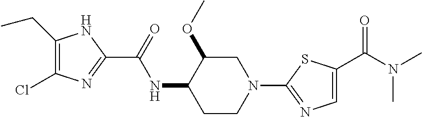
C1(CC)=C(Cl)N=C(C(NC2CCN(C3=NC=C(C(N(C)C)=O)S3)CC2OC)=O)N1
